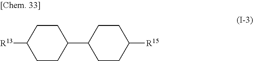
C1CC(C2CCC([R15])CC2)CCC1[R13]
